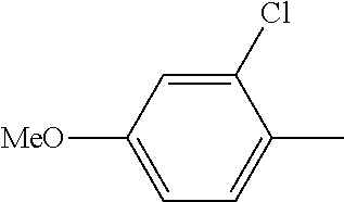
C1=C([MeO])C=C(Cl)C(C)=C1
